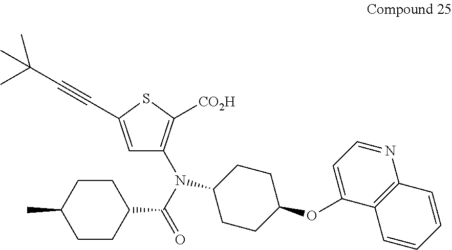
C1=C(C#CC(C)(C)C)SC([CO2H])=C1N(C(=O)C1CCC(C)CC1)C1CCC(OC2=CC=NC3=C2C=CC=C3)CC1
